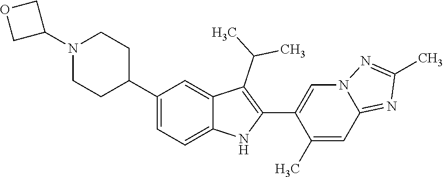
N1(C2COC2)CCC(C2=CC=C3C(=C2)C(C(C)C)=C(C2=CN4C(=NC(C)=N4)C=C2C)N3)CC1
